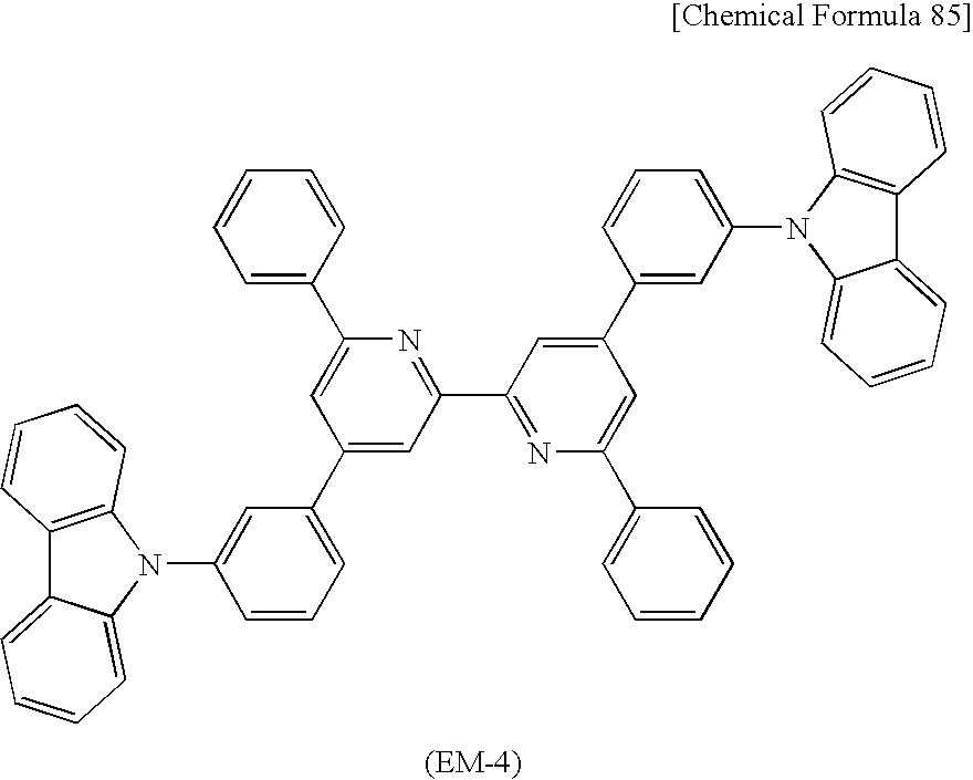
C1=C(C2=CC(C3=CC=CC(N4C5=C(C6=CC=CC=C46)C=CC=C5)=C3)=CC(C3=NC(C4=CC=CC=C4)=CC(C4=CC(N5C6=CC=CC=C6C6=C5C=CC=C6)=CC=C4)=C3)=N2)C=CC=C1
